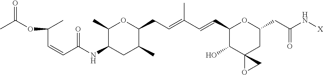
C1(C)C(NC(C=CC(C)OC(C)=O)=O)CC(C)C(CC=C(C=CC2C(O)C3(CC(CC(N[X])=O)O2)OC3)C)O1
